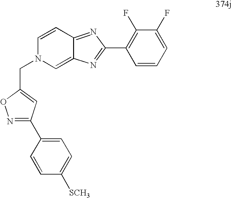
C1=CC2=NC(C3=C(F)C(F)=CC=C3)=NC2=CN1CC1=CC(C2=CC=C([SCH3])C=C2)=NO1
